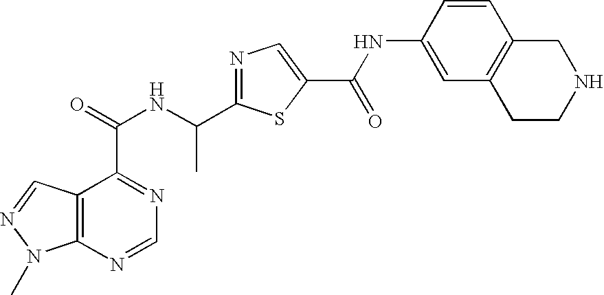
C12=C(N=CN=C1C(=O)NC(C1=NC=C(C(NC3=CC4=C(C=C3)CNCC4)=O)S1)C)N(C)N=C2
